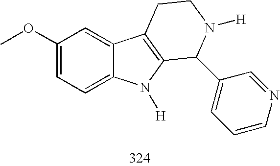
C1(OC)=CC=C2C(=C1)C1=C(N2[H])C(C2=CC=CN=C2)N([H])CC1
